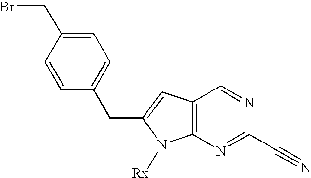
C1=CC(CC2=CC3=C(N2[Rx])N=C(C#N)N=C3)=CC=C1CBr
